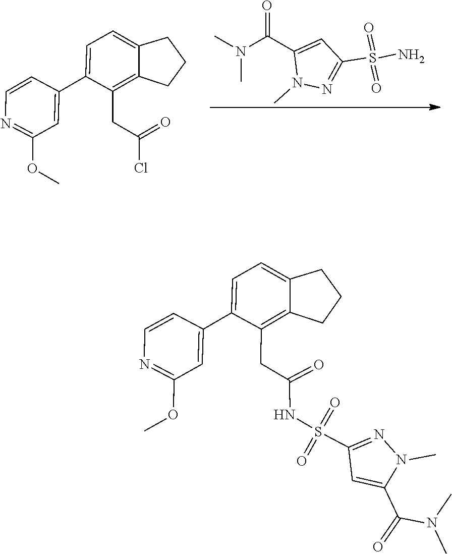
N(C)(C(C1=CC(S(=O)(=O)N)=NN1C)=O)C.O(C)C1=NC=CC(C2=CC=C3C(=C2CC(Cl)=O)CCC3)=C1.CN(C(C1=CC(S(=O)(NC(CC2=C3C(=CC=C2C2=CC(OC)=NC=C2)CCC3)=O)=O)=NN1C)=O)C
